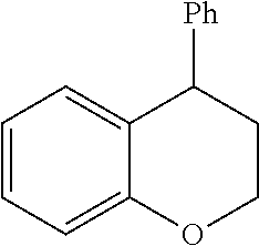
C1=CC=C2C(=C1)C([Ph])CCO2
